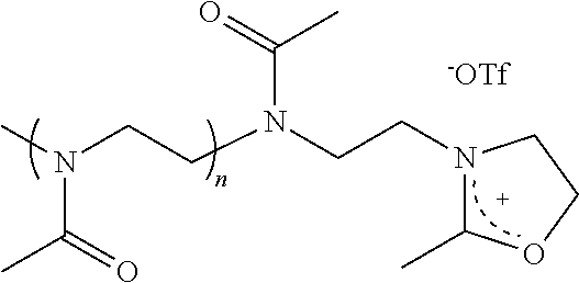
N1(CCN(CCN(C)C(=O)C)C(=O)C)C(C)OCC1.[-OTf]
